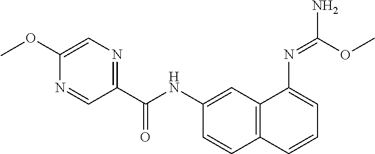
C1=C(OC)N=CC(C(NC2=CC3=C(C=C2)C=CC=C3N=C(OC)N)=O)=N1
